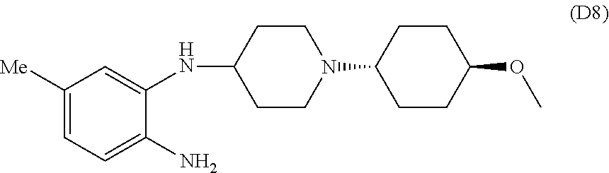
N(C1CCN(C2CCC(OC)CC2)CC1)C1=CC([Me])=CC=C1N
